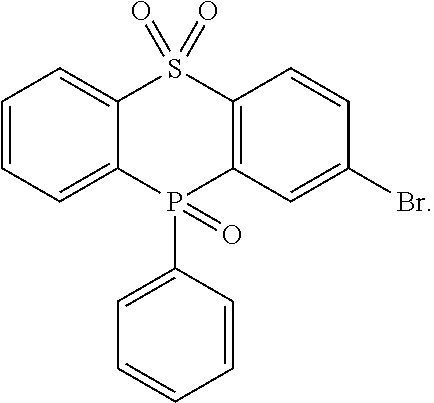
C1=CC=C2C(=C1)S(=O)(=O)C1=C(P2(=O)C2=CC=CC=C2)C=C(Br)C=C1
